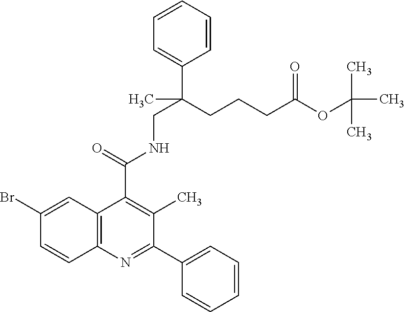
C1=CC2=C(C=C1Br)C(C(=O)NCC(CCCC(=O)OC(C)(C)C)(C1=CC=CC=C1)C)=C(C)C(C1=CC=CC=C1)=N2
